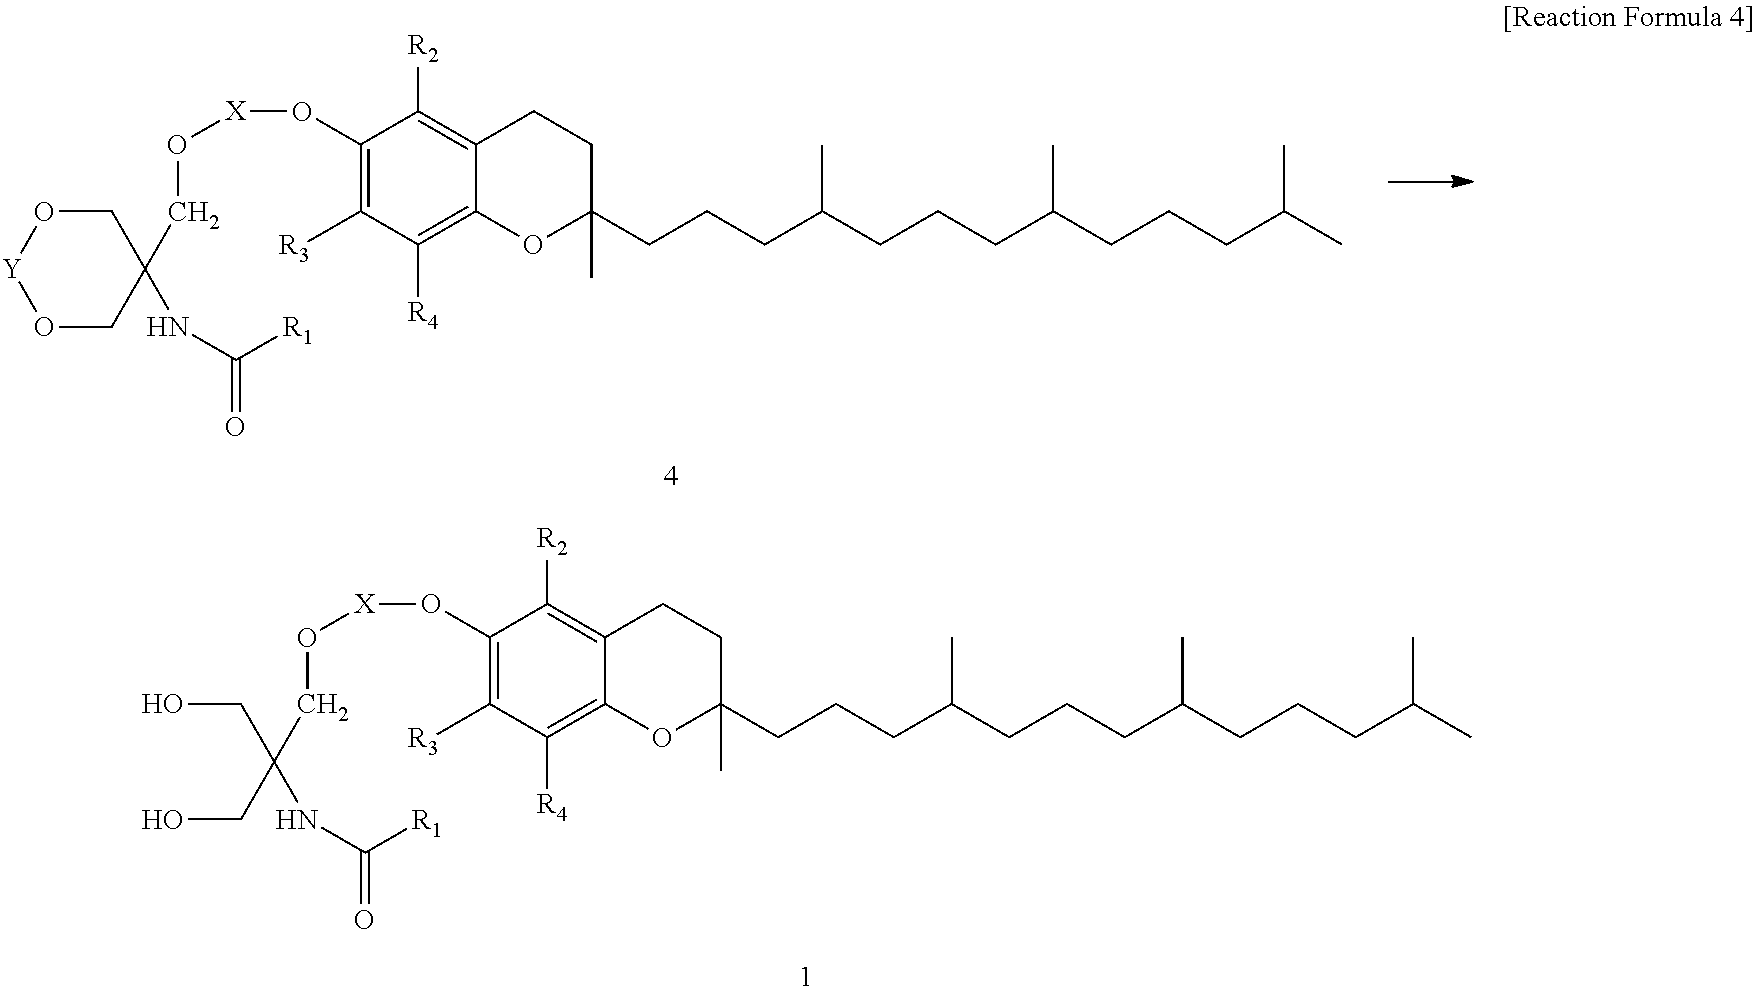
OCC(CO)(CO[X]OC1=C([R3])C([R4])=C2C(=C1[R2])CCC(C)(CCCC(CCCC(CCCC(C)C)C)C)O2)NC(=O)[R1].[X](OC1=C([R3])C([R4])=C2C(=C1[R2])CCC(C)(CCCC(CCCC(CCCC(C)C)C)C)O2)OCC1(NC(=O)[R1])CO[Y]OC1
